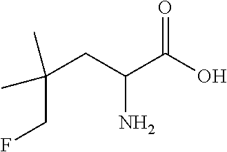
C(C(C(=O)O)N)C(CF)(C)C
